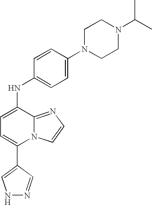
N1N=CC(C2=CC=C(NC3=CC=C(N4CCN(C(C)C)CC4)C=C3)C3=NC=CN23)=C1
